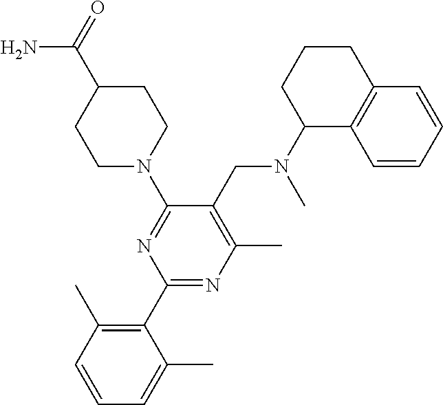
C1(N(CC2=C(C)N=C(C3=C(C)C=CC=C3C)N=C2N2CCC(C(=O)N)CC2)C)C2=C(CCC1)C=CC=C2
